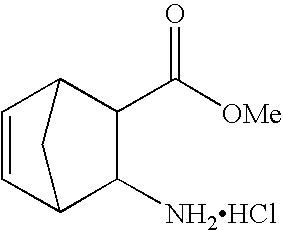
C1([NH2HCl])C2C=CC(C1C([OMe])=O)C2
